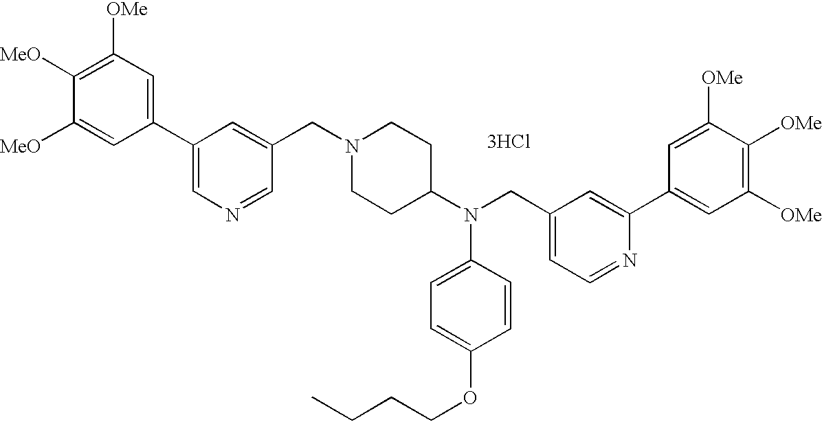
C1([OMe])=C([MeO])C([MeO])=CC(C2=CN=CC(CN3CCC(N(CC4=CC=NC(C5=CC([OMe])=C([OMe])C([OMe])=C5)=C4)C4=CC=C(OCCCC)C=C4)CC3)=C2)=C1.[3HCl]
